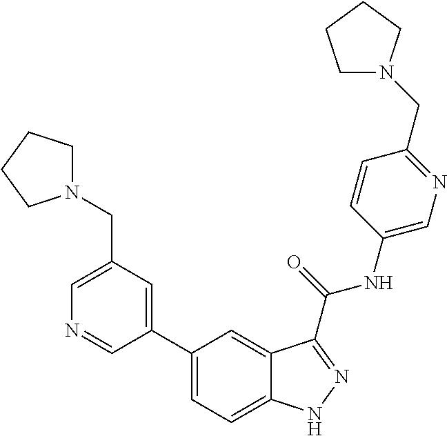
C1(CN2CCCC2)=CN=CC(C2=CC=C3C(=C2)C(C(NC2=CN=C(CN4CCCC4)C=C2)=O)=NN3)=C1
